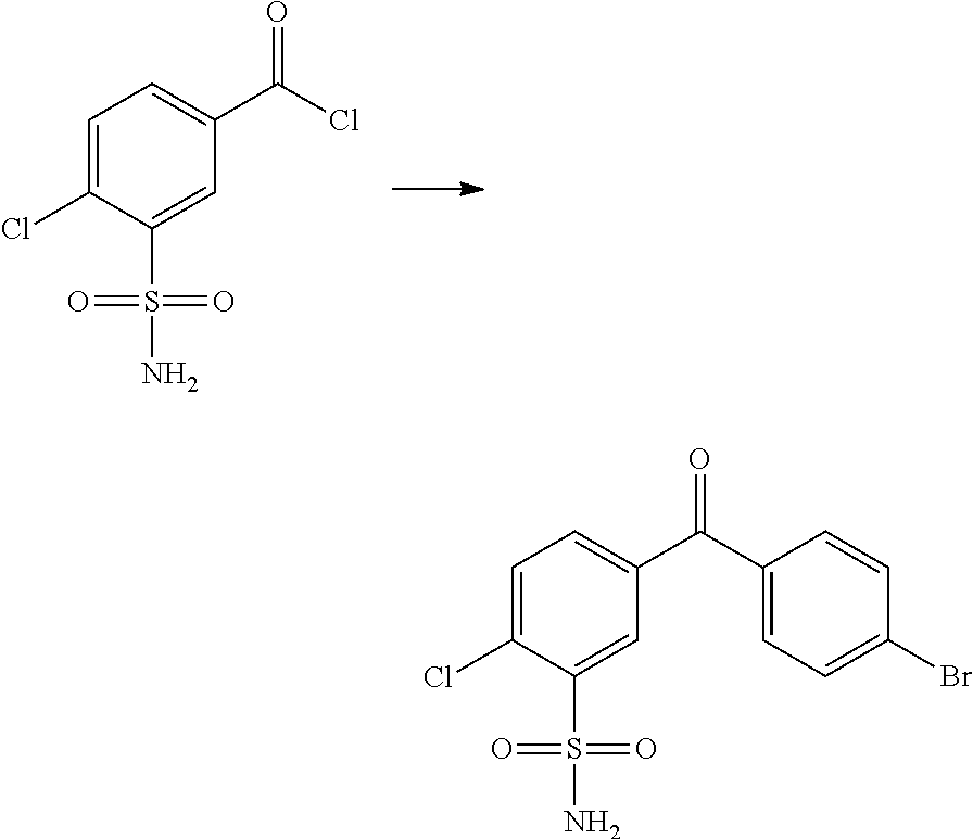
C1=C(Cl)C(S(=O)(=O)N)=CC(C(=O)Cl)=C1.C1=C(Cl)C(S(=O)(=O)N)=CC(C(=O)C2=CC=C(Br)C=C2)=C1
